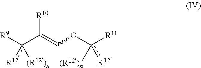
[R9]c(C(=COc([R11])([(R12)n])[R12])[R10])([R12])[(R12)n]
